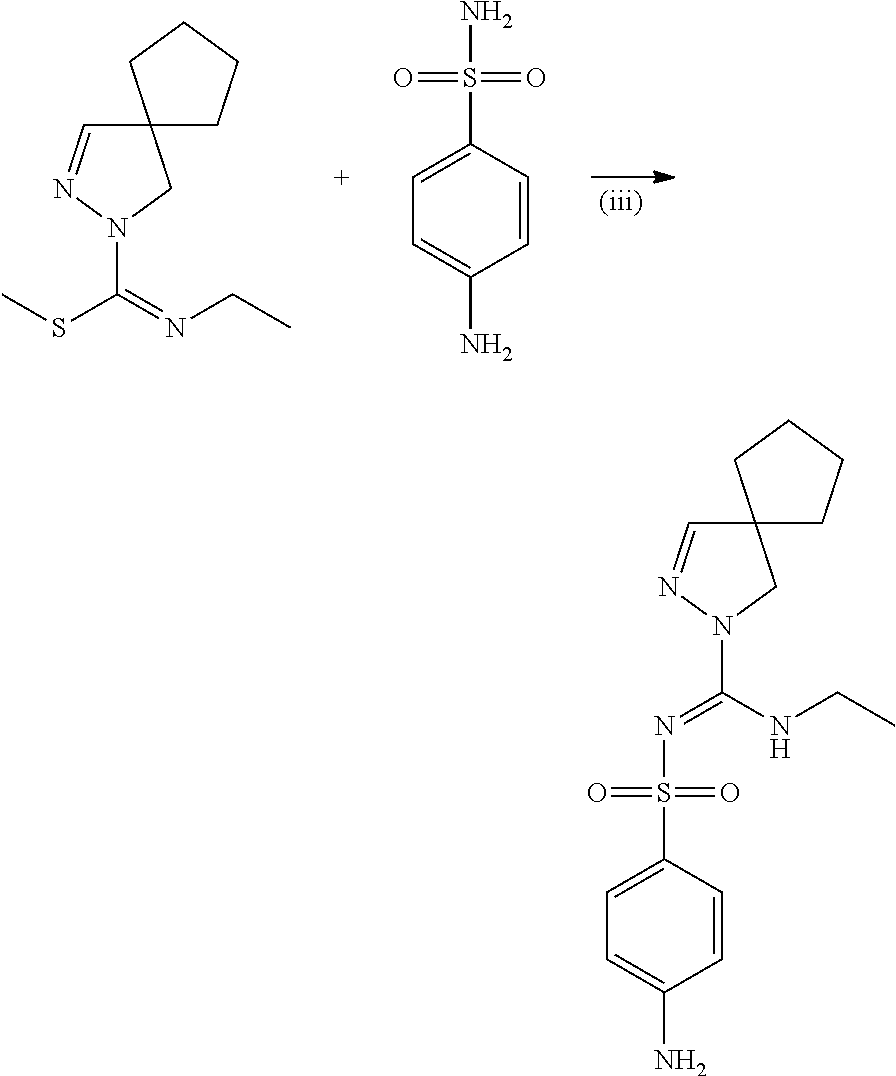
C1=CC(S(=O)(=O)N=C(NCC)N2CC3(C=N2)CCCC3)=CC=C1N.C12(C=NN(C(=NCC)SC)C1)CCCC2.C1=CC(S(=O)(=O)N)=CC=C1N
